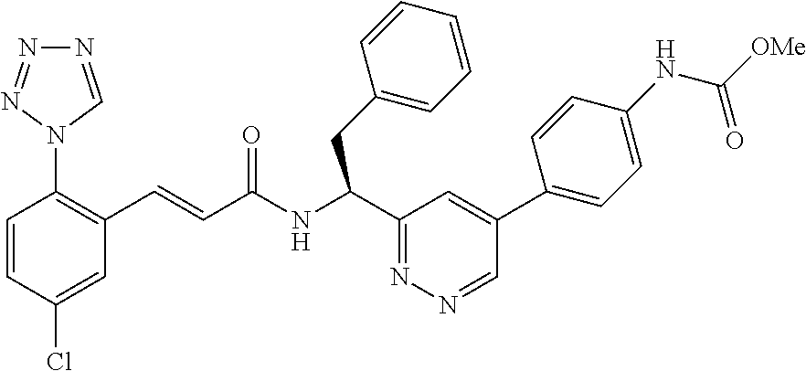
C1=CC(Cl)=CC(C=CC(NC(C2=NN=CC(C3=CC=C(NC([OMe])=O)C=C3)=C2)CC2=CC=CC=C2)=O)=C1N1C=NN=N1
